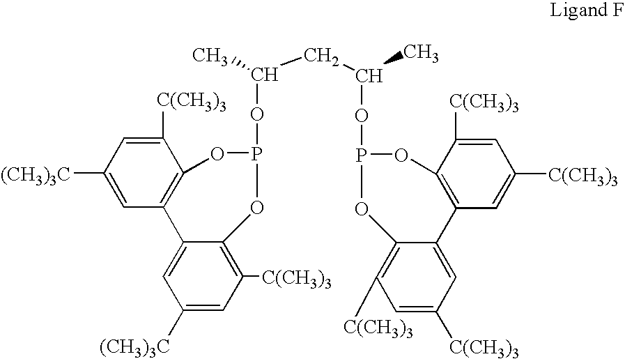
C(C(OP1OC2=C([C(CH3)3])C=C([(CH3)3C])C=C2C2=C(C([C(CH3)3])=CC([(CH3)3C])=C2)O1)C)C(OP1OC2=C(C=C([C(CH3)3])C=C2[C(CH3)3])C2=CC([C(CH3)3])=CC([C(CH3)3])=C2O1)C
